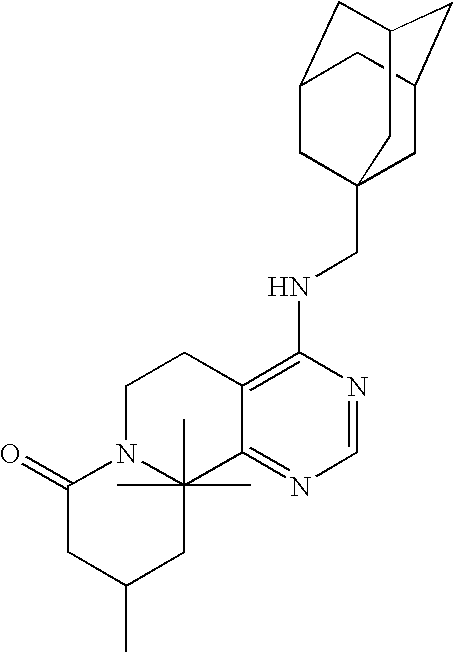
C12=C(NCC34CC5CC(CC(C3)C5)C4)N=CN=C1C1(C)(C)(C)N(CC2)C(=O)CC(C)C1
